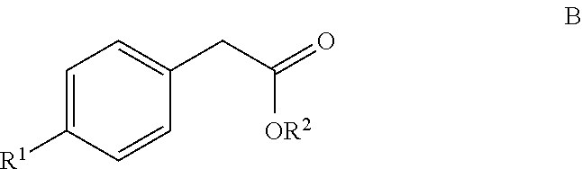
C1=C([R1])C=CC(CC(=O)[OR2])=C1
